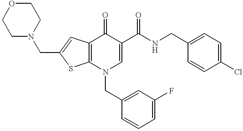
C12=C(N(CC3=CC(F)=CC=C3)C=C(C(NCC3=CC=C(Cl)C=C3)=O)C1=O)SC(CN1CCOCC1)=C2
